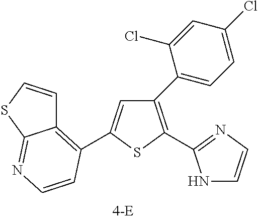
C1=C(C2=C3C=CSC3=NC=C2)SC(C2=NC=CN2)=C1C1=CC=C(Cl)C=C1Cl
